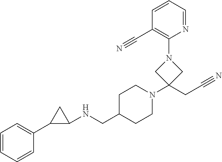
C1(NCC2CCN(C3(CC#N)CN(C4=C(C#N)C=CC=N4)C3)CC2)CC1C1=CC=CC=C1
